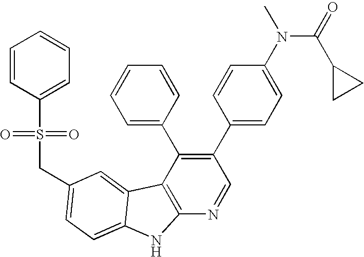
C(C1=CC=C2C(=C1)C1=C(N=CC(C3=CC=C(N(C(=O)C4CC4)C)C=C3)=C1C1=CC=CC=C1)N2)S(=O)(=O)C1=CC=CC=C1
